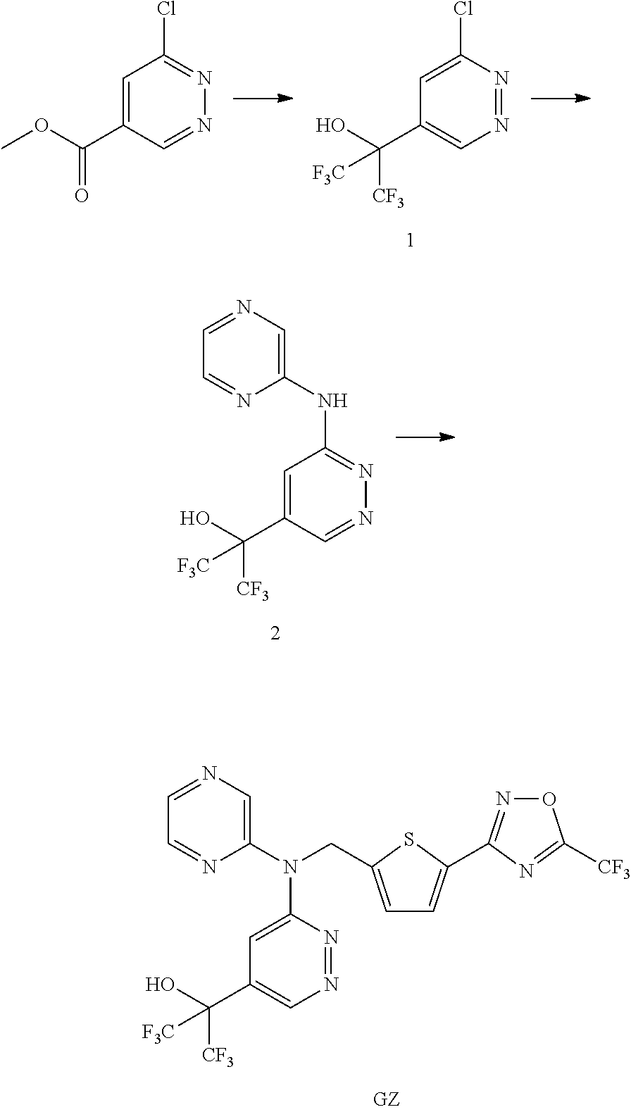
C1=C(C(=O)OC)C=NN=C1Cl.C1=C(Cl)N=NC=C1C([CF3])(O)[F3C].C1=C(C([CF3])(O)[F3C])C=NN=C1NC1=CN=CC=N1.C1=C(N(C2=CN=CC=N2)CC2=CC=C(C3=NOC([CF3])=N3)S2)N=NC=C1C([CF3])(O)[F3C]
